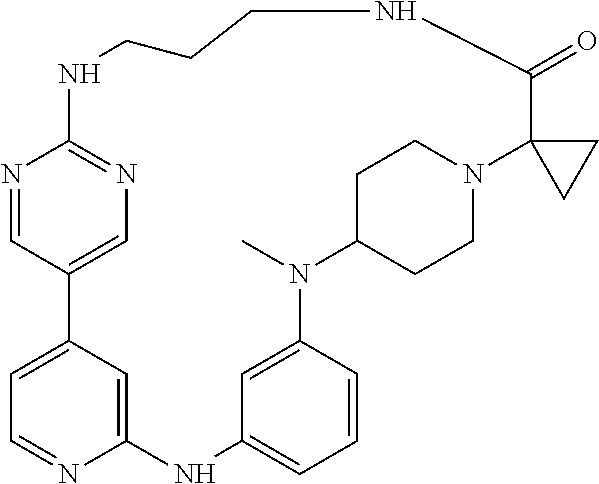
N1=CC2=CN=C1NCCCNC(=O)C1(N3CCC(N(C)C4=CC(=CC=C4)NC4=CC2=CC=N4)CC3)CC1
